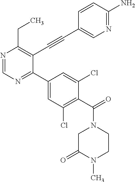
N1=CN=C(C2=CC(Cl)=C(C(=O)N3CC(=O)N(C)CC3)C(Cl)=C2)C(C#CC2=CN=C(N)C=C2)=C1CC
